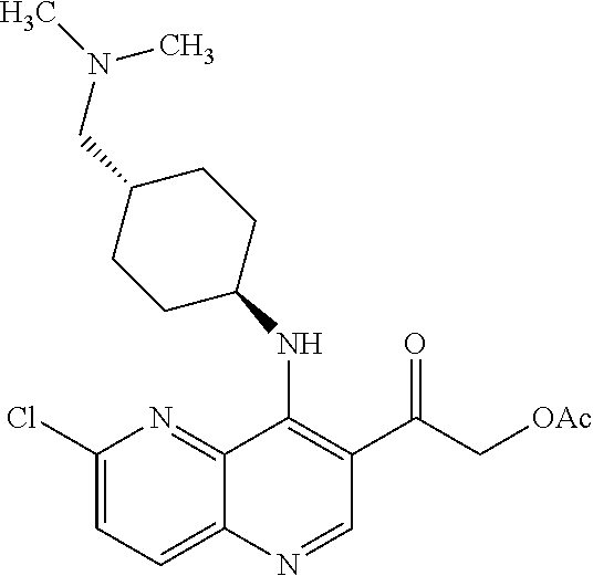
C1(Cl)=CC=C2C(=N1)C(NC1CCC(CN(C)C)CC1)=C(C(=O)C[OAc])C=N2
